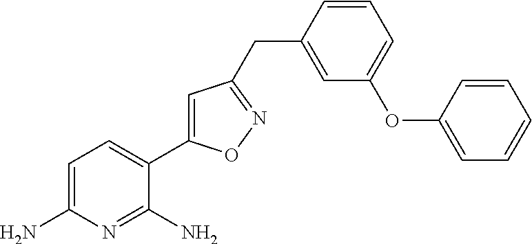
C1=C(N)N=C(N)C(C2=CC(CC3=CC(OC4=CC=CC=C4)=CC=C3)=NO2)=C1
